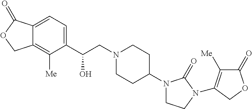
C12=CC=C(C(CN3CCC(N4CCN(C5=C([Me])C(=O)OC5)C4=O)CC3)O)C([Me])=C1COC2=O
